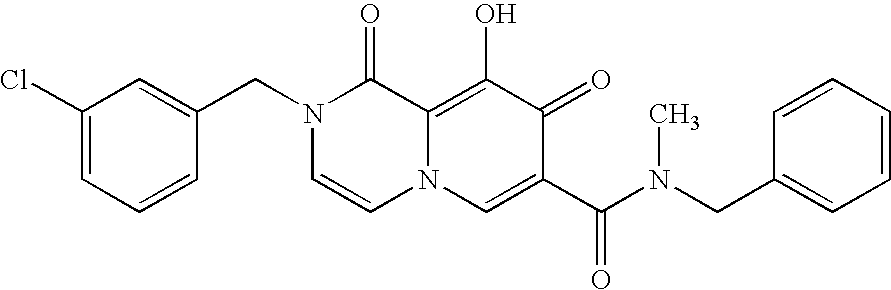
C1(Cl)=CC=CC(CN2C=CN3C(=C(O)C(=O)C(C(=O)N(CC4=CC=CC=C4)C)=C3)C2=O)=C1
